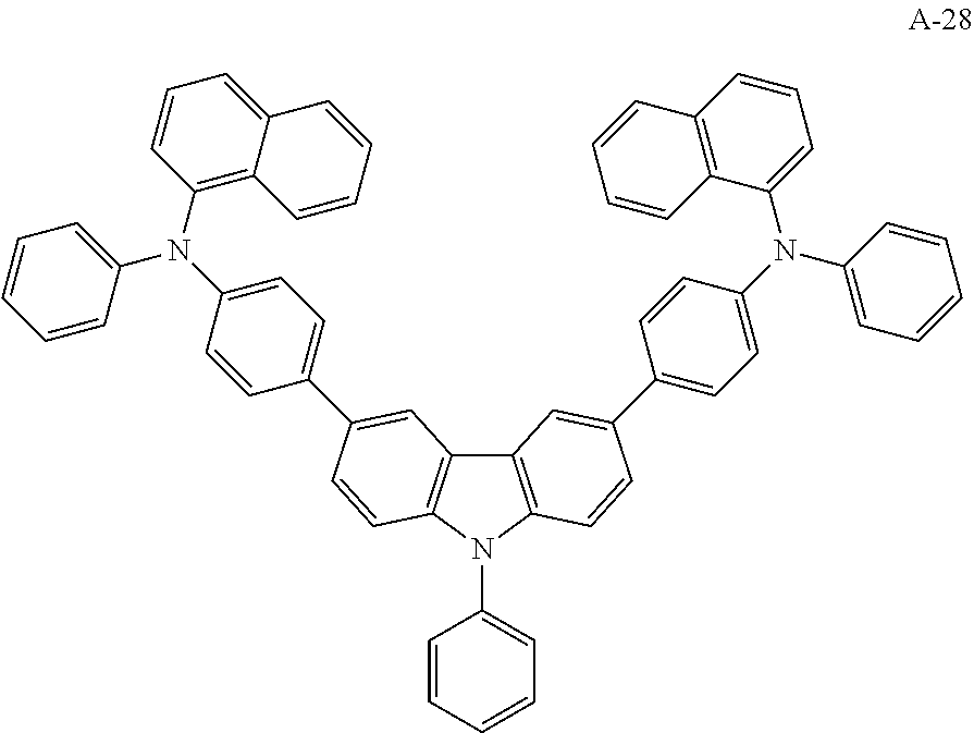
C12=C(C=CC(C3=CC=C(N(C4=CC=CC5=C4C=CC=C5)C4=CC=CC=C4)C=C3)=C1)N(C1=CC=CC=C1)C1=C2C=C(C2=CC=C(N(C3=C4C(=CC=C3)C=CC=C4)C3=CC=CC=C3)C=C2)C=C1
